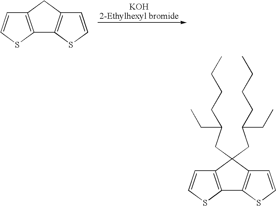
C12=C(SC=C1)C1=C(C=CS1)C2.C12=C(SC=C1)C1=C(C=CS1)C2(CC(CCCC)CC)CC(CCCC)CC
